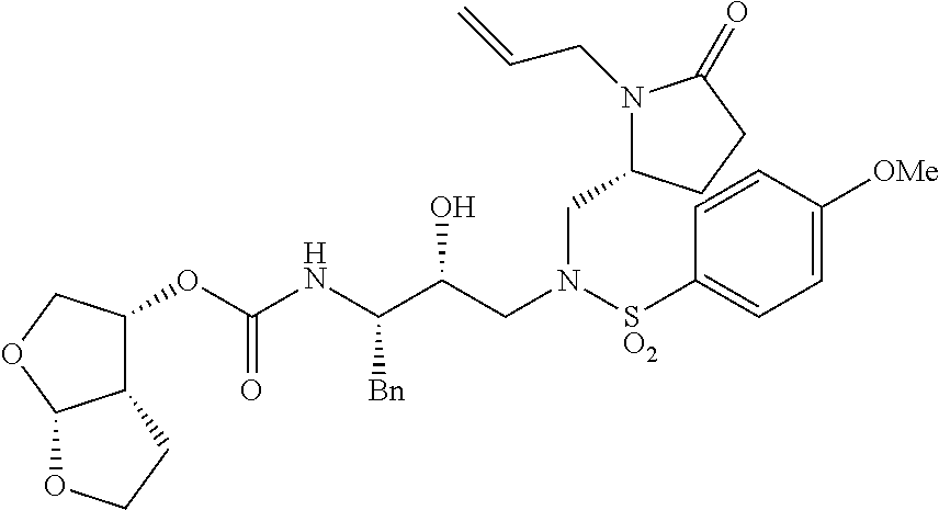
C1([OMe])=CC=C([SO2]N(CC(C([Bn])NC(=O)OC2C3C(OC2)OCC3)O)CC2N(CC=C)C(=O)CC2)C=C1
